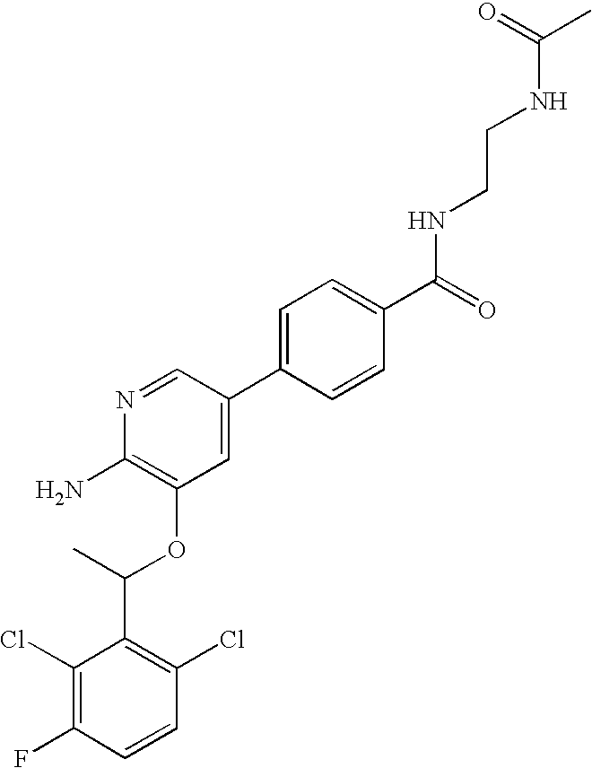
C1(Cl)=C(F)C=CC(Cl)=C1C(C)OC1=C(N)N=CC(C2=CC=C(C(=O)NCCNC(C)=O)C=C2)=C1
